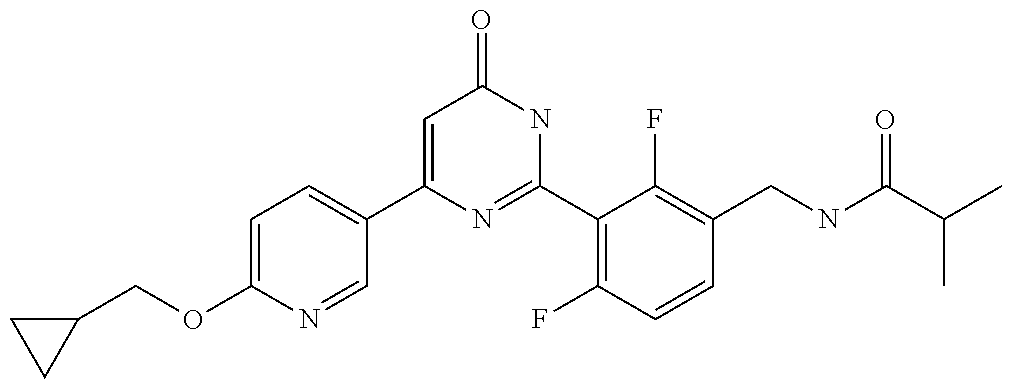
C1(C2=CC=C(OCC3CC3)N=C2)=CC(=O)NC(C2=C(F)C=CC(CNC(C(C)C)=O)=C2F)=N1
